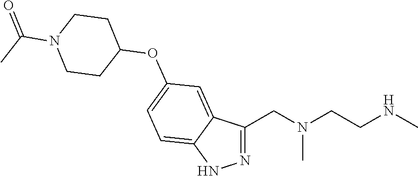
C1(CN(CCNC)C)=NNC2=CC=C(OC3CCN(C(C)=O)CC3)C=C12
